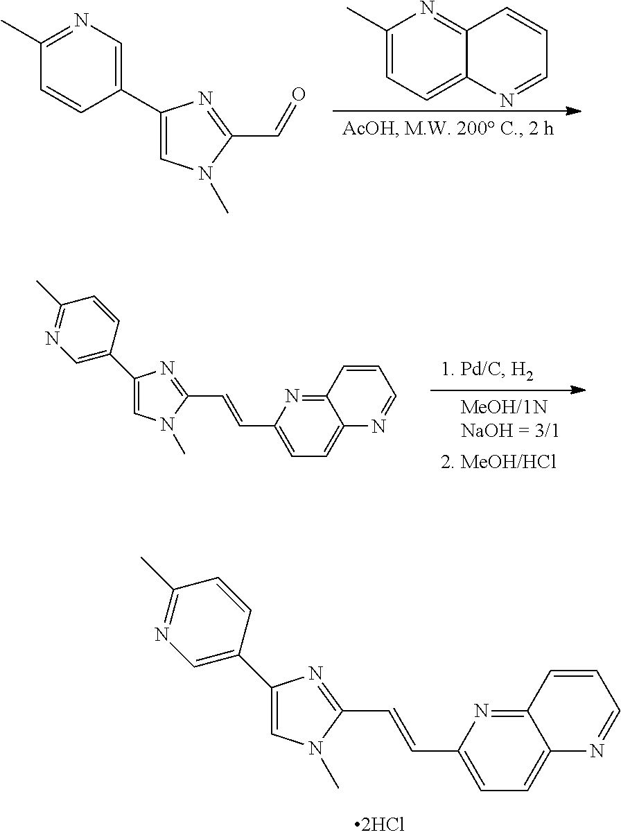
C1(C)=CC=C2C(=N1)C=CC=N2.C1(C)=NC=C(C2=CN(C)C(C=O)=N2)C=C1.C1=C(C2=CN=C(C)C=C2)N=C(C=CC2=CC=C3C(=N2)C=CC=N3)N1C.C1=C(C2=CN=C(C)C=C2)N=C(C=CC2=CC=C3C(=N2)C=CC=N3)N1C
